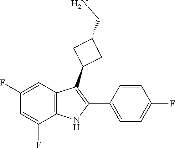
C1(F)=CC2=C(C(F)=C1)NC(C1=CC=C(F)C=C1)=C2C1CC(CN)C1
